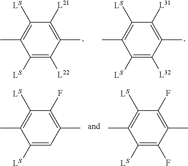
C1([L21])=C(C)C([L22])=C([LS])C(C)=C1[LS].C1([L31])=C(C)C([L32])=C([LS])C(C)=C1[LS].C1(F)=C(C)C(F)=C([LS])C(C)=C1[LS].C1(F)=C(C)C=C([LS])C(C)=C1[LS]
